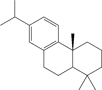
C1(C(C)C)=CC2=C(C=C1)C1(C)C(CC2)C(C)(C)CCC1
